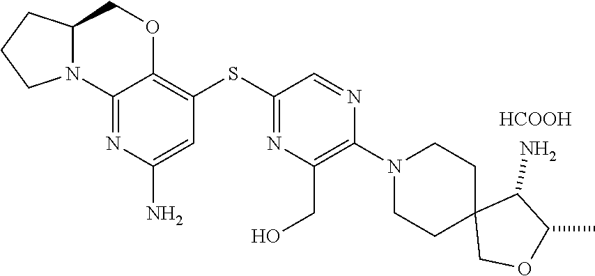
C1(N2CCC3(COC(C)C3N)CC2)=C(CO)N=C(SC2=C3OCC4CCCN4C3=NC(N)=C2)C=N1.[HCOOH]
